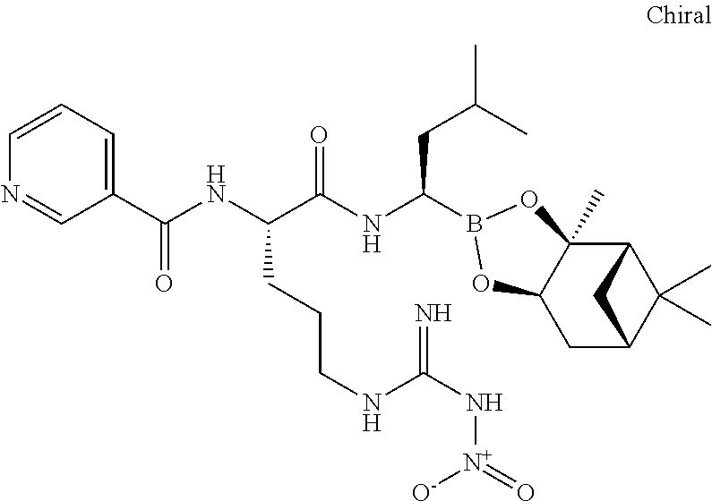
C12C3(C)C(CC(C1(C)C)C2)OB(C(NC(C(NC(=O)C1=CC=CN=C1)CCCNC(N[N+](=O)[O-])=N)=O)CC(C)C)O3
